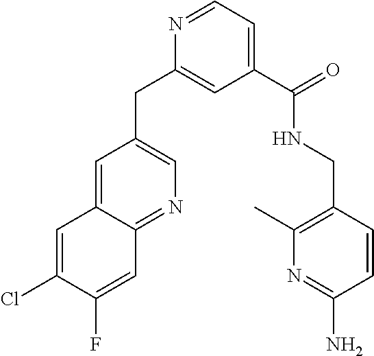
N1=CC=C(C(=O)NCC2=C(C)N=C(N)C=C2)C=C1CC1=CN=C2C(=C1)C=C(Cl)C(F)=C2
